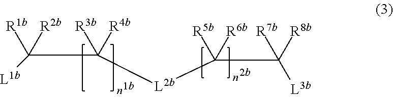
[L1b]C(C([L2b]C(C([L3b])([R8b])[R7b])([R6b])[R5b])([R4b])[R3b])([R2b])[R1b]
